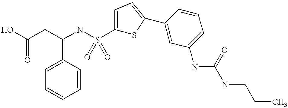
C1(NC(NCCC)=O)=CC=CC(C2=CC=C(S(NC(CC(O)=O)C3=CC=CC=C3)(=O)=O)S2)=C1
